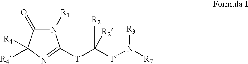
N1([R1])C(=O)C([R4])([R4])N=C1[T]C([T]N([R7])[R3])([R2])[R2]
